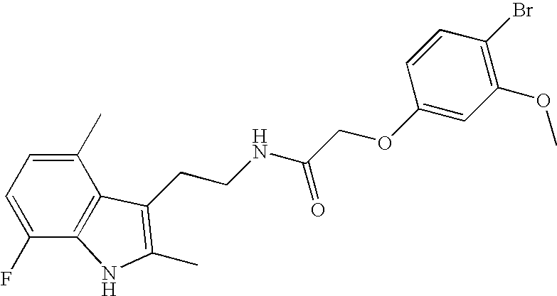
C1(F)=CC=C(C)C2=C1NC(C)=C2CCNC(COC1=CC(OC)=C(Br)C=C1)=O
